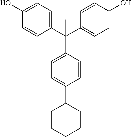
C1=CC(C(C2=CC=C(O)C=C2)(C2=CC=C(O)C=C2)C)=CC=C1C1CCCCC1
